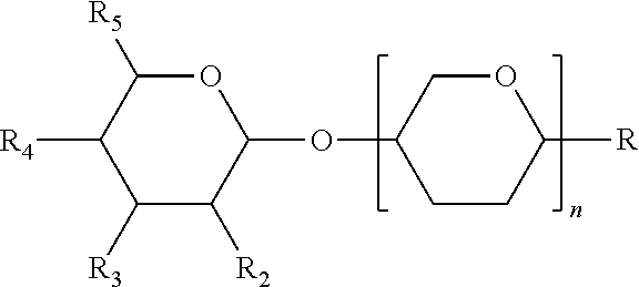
O1C([R5])C([R4])C([R3])C([R2])C1OC1CCC([R])OC1
